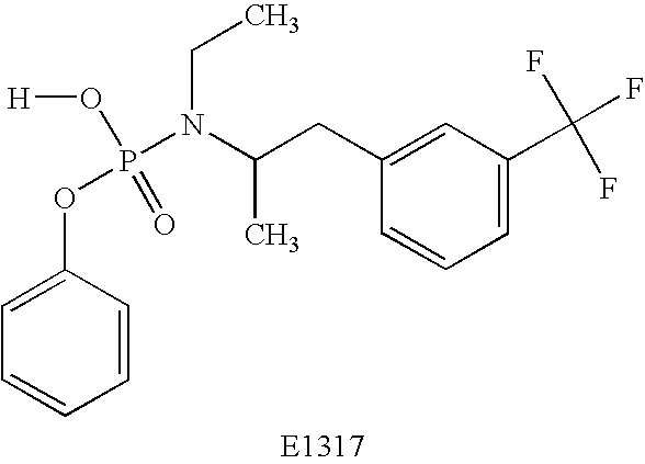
[H]OP(=O)(OC1=CC=CC=C1)N(C(CC1=CC(C(F)(F)F)=CC=C1)C)CC
